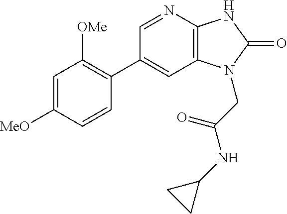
C1(C2=C([OMe])C=C([MeO])C=C2)=CC2=C(N=C1)NC(=O)N2CC(=O)NC1CC1
